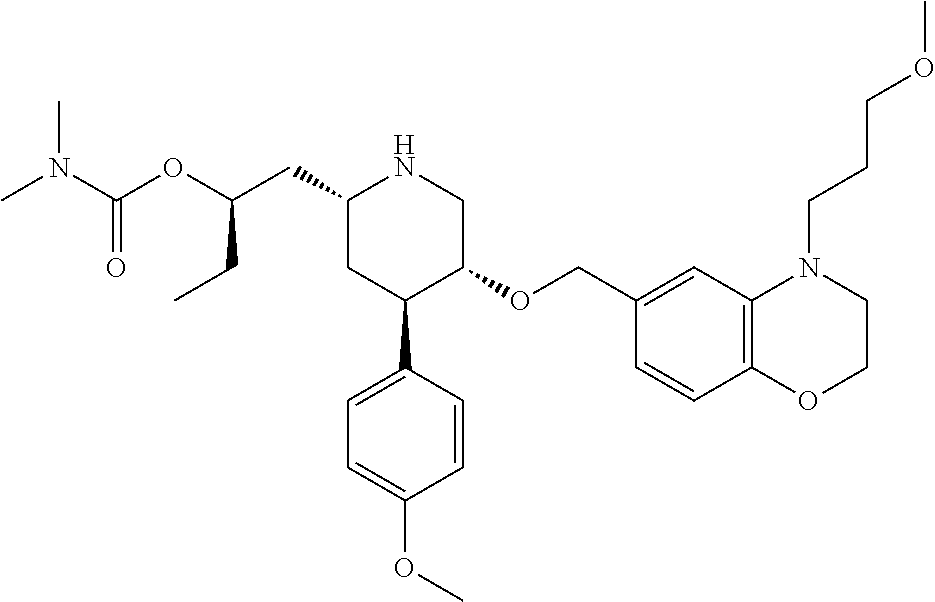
C1(CC(OC(N(C)C)=O)CC)CC(C2=CC=C(OC)C=C2)C(OCC2=CC3=C(C=C2)OCCN3CCCOC)CN1
